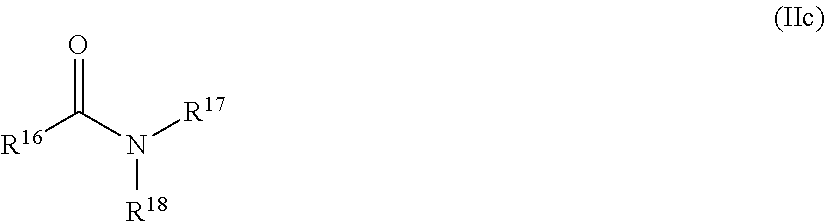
[R16]C(=O)N([R18])[R17]
